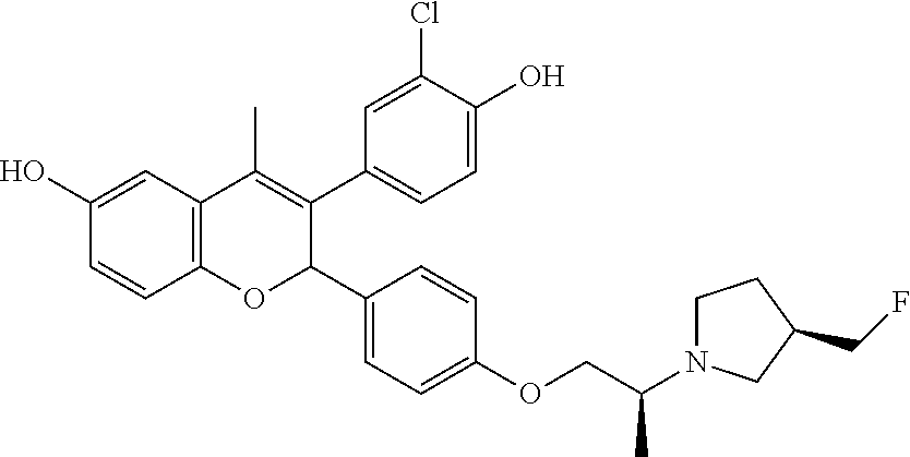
C12=C(C=C(O)C=C1)C(C)=C(C1=CC=C(O)C(Cl)=C1)C(C1=CC=C(OCC(N3CCC(CF)C3)C)C=C1)O2
